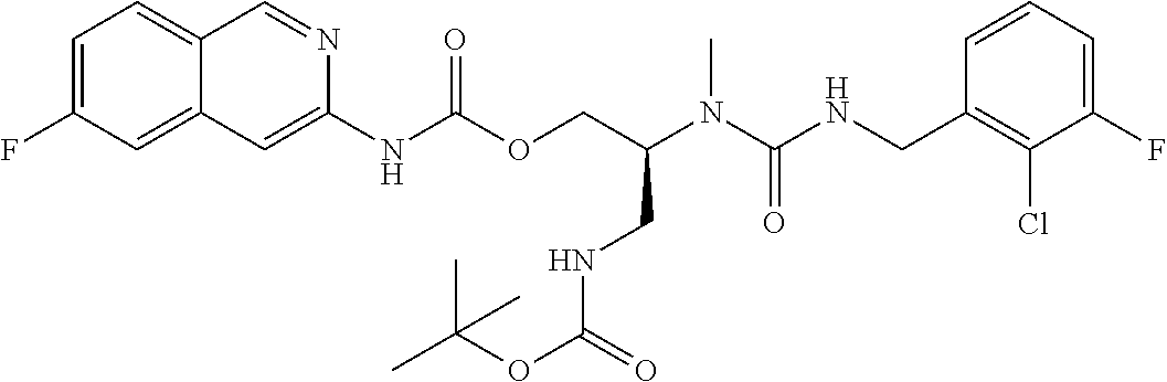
C1=CC(CNC(N(C(COC(NC2=CC3=CC(F)=CC=C3C=N2)=O)CNC(OC(C)(C)C)=O)C)=O)=C(Cl)C(F)=C1
